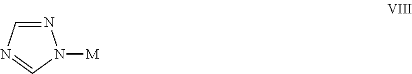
N1=CN=CN1[M]
